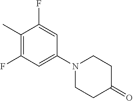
C1(C)=C(F)C=C(N2CCC(=O)CC2)C=C1F
